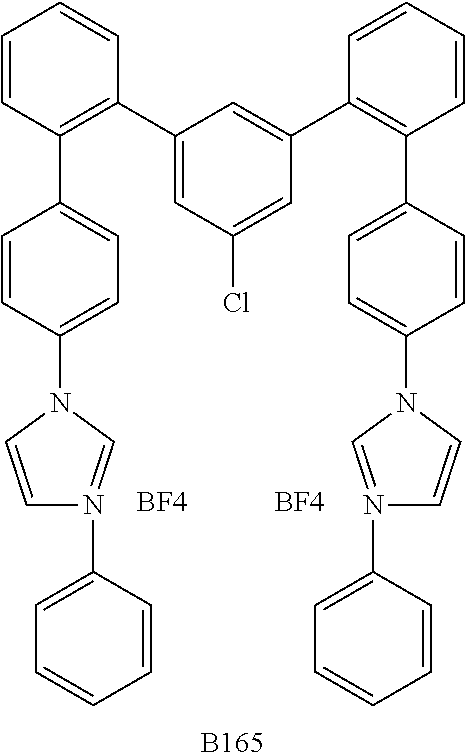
[B165].C1=CC(C2=CC=C(N3C=CN(C4=CC=CC=C4)=C3)C=C2)=C(C2=CC(Cl)=CC(C3=C(C4=CC=C(N5C=N(C6=CC=CC=C6)C=C5)C=C4)C=CC=C3)=C2)C=C1.[BF4].[BF4]
